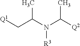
[Q1]CC(N(C([Q2])C)[R3])C
